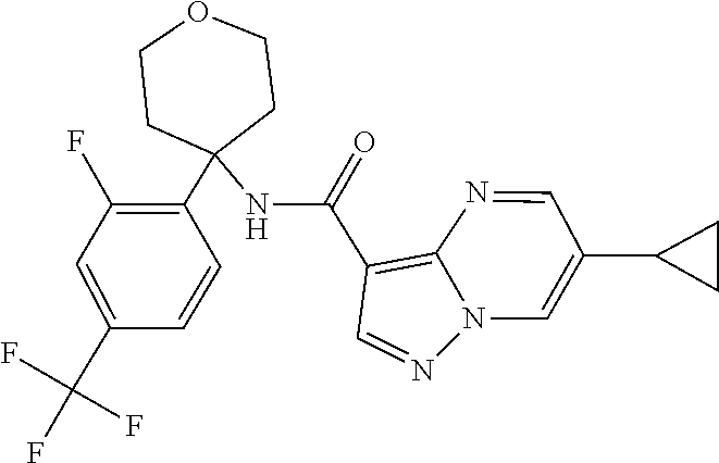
C1(F)=C(C2(NC(C3=C4N=CC(C5CC5)=CN4N=C3)=O)CCOCC2)C=CC(C(F)(F)F)=C1
